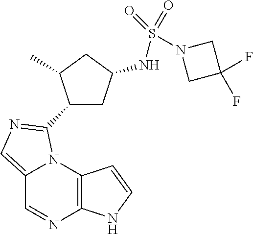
C12=C(N3C(=CN=C3C3CC(NS(=O)(=O)N4CC(F)(F)C4)CC3C)C=N1)C=CN2
